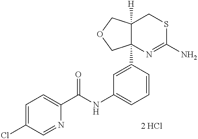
C12([H])C(C3=CC(NC(C4=CC=C(Cl)C=N4)=O)=CC=C3)(N=C(N)SC1)COC2.[2 HCl]
